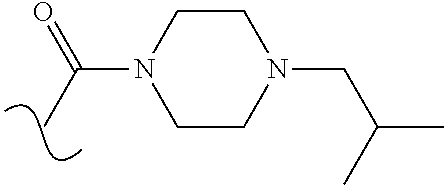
N1(C(C)=O)CCN(CC(C)C)CC1
